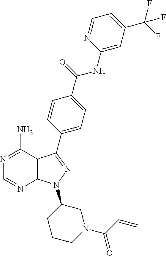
C1=NC(NC(=O)C2=CC=C(C3=NN(C4CN(C(C=C)=O)CCC4)C4=C3C(N)=NC=N4)C=C2)=CC(C(F)(F)F)=C1
